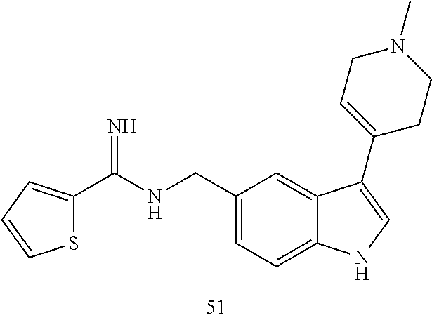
C1(CNC(=N)C2=CC=CS2)=CC=C2C(=C1)C(C1=CCN(C)CC1)=CN2
